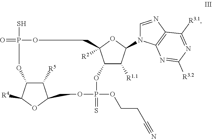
[R4]C1C2C([R5])C(O1)COP(OCCC#N)(=S)OC1C([R1.1])C(N3C4=C(C([R3.1])=NC([R3.2])=N4)N=C3)OC1([R2])COP(S)(=O)O2
